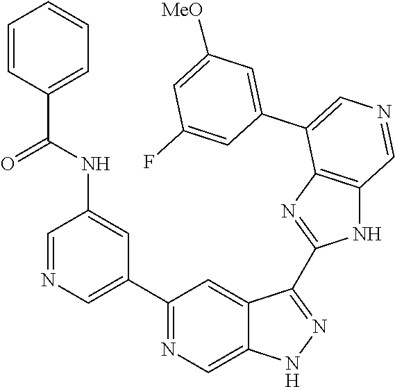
C1(C2=CN=CC(NC(C3=CC=CC=C3)=O)=C2)=NC=C2C(=C1)C(C1=NC3=C(N1)C=NC=C3C1=CC([MeO])=CC(F)=C1)=NN2
